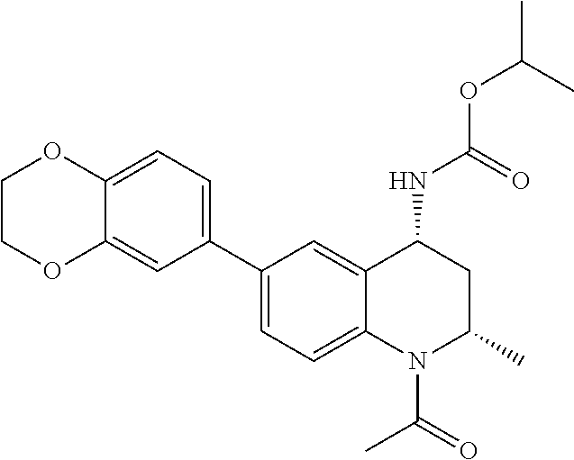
C(OC(C)C)(NC1CC(C)N(C(C)=O)C2=CC=C(C3=CC=C4C(=C3)OCCO4)C=C12)=O
